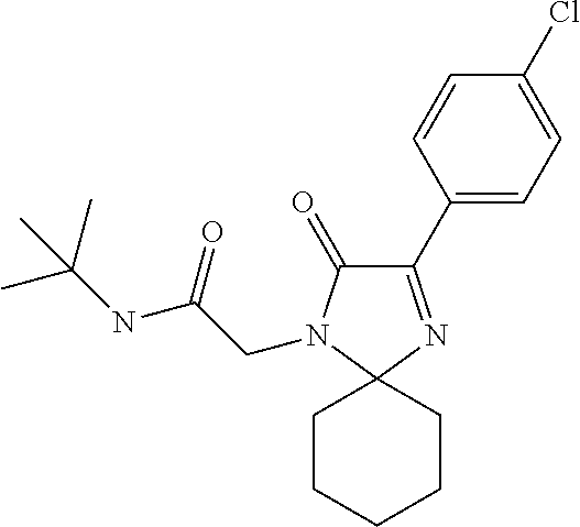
C1(C2=CC=C(Cl)C=C2)=NC2(N(CC(NC(C)(C)C)=O)C1=O)CCCCC2
